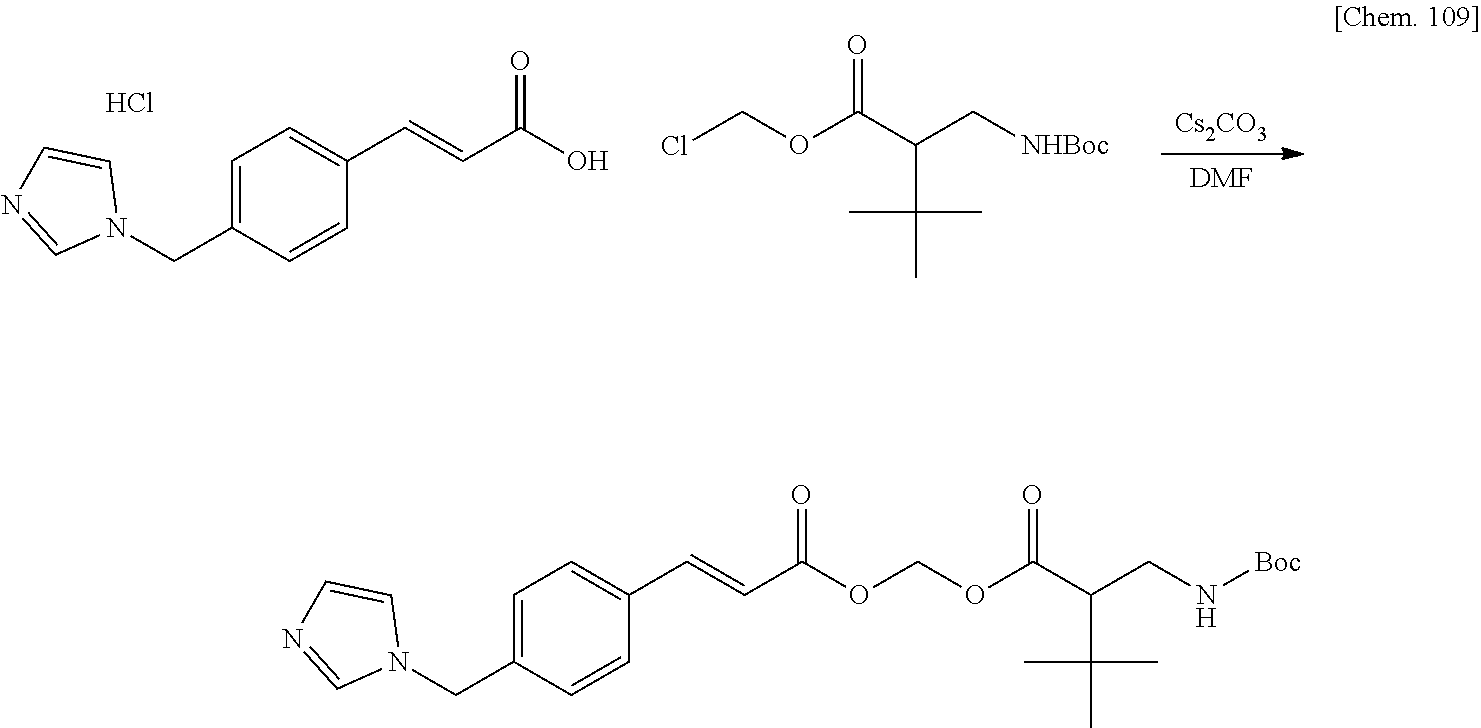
[Cs2CO3].[DMF].N1(CC2=CC=C(C=CC(O)=O)C=C2)C=CN=C1.Cl.ClCOC(C(C[NHBoc])C(C)(C)C)=O.N1(CC2=CC=C(C=CC(=O)OCOC(C(CN[Boc])C(C)(C)C)=O)C=C2)C=CN=C1
